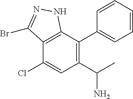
C12=C(C(Cl)=CC(C(C)N)=C1C1=CC=CC=C1)C(Br)=NN2
